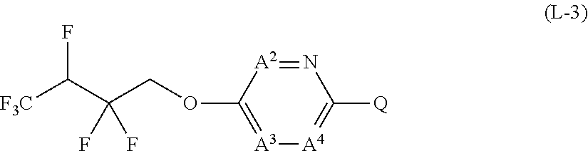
FC(C(COC1=[A3][A4]=C([Q])N=[A2]1)(F)F)[F3C]
